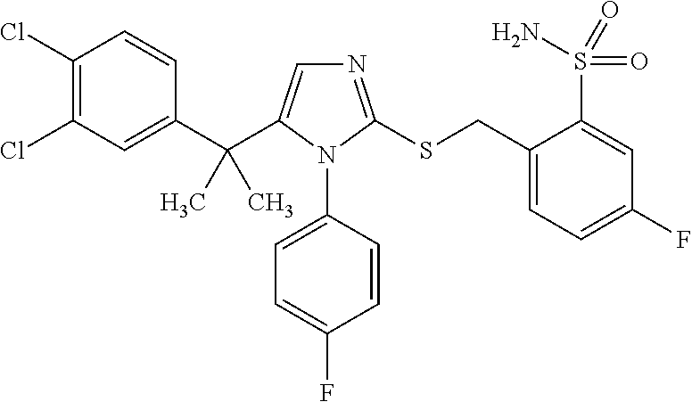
C1(C(C2=CN=C(SCC3=CC=C(F)C=C3S(=O)(N)=O)N2C2=CC=C(F)C=C2)(C)C)=CC(Cl)=C(Cl)C=C1
